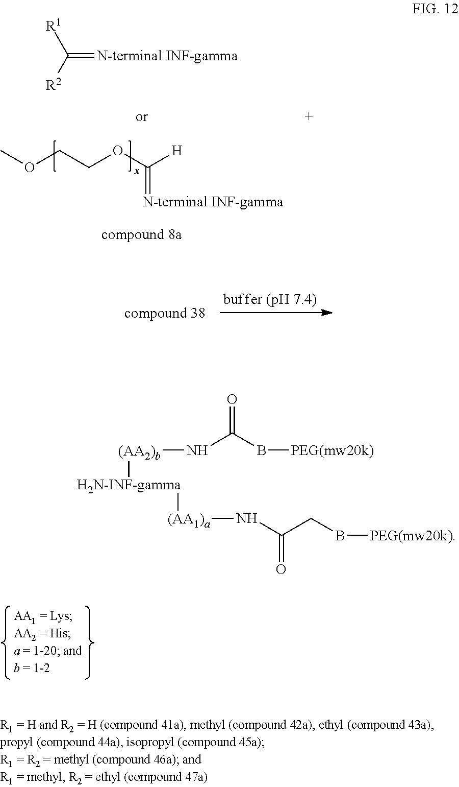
COCCOC([H])=[N-terminal INF-gamma].[R1]C([R2])=[N-terminal INF-gamma].N(C(CB[PEG(mw20k)])=O)[(AA1)a][H2N-INF-gamma][(AA2)b]NC(B[PEG(mw20k)])=O
